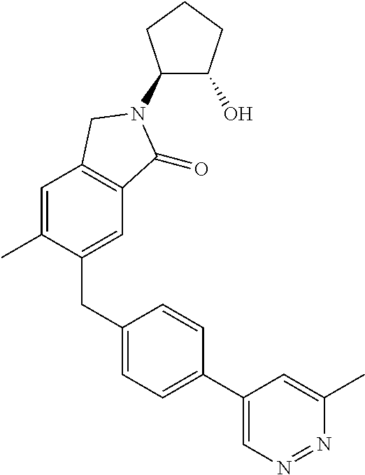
C1(CC2=CC=C(C3=CN=NC(C)=C3)C=C2)=CC2=C(C=C1C)CN(C1C(O)CCC1)C2=O
